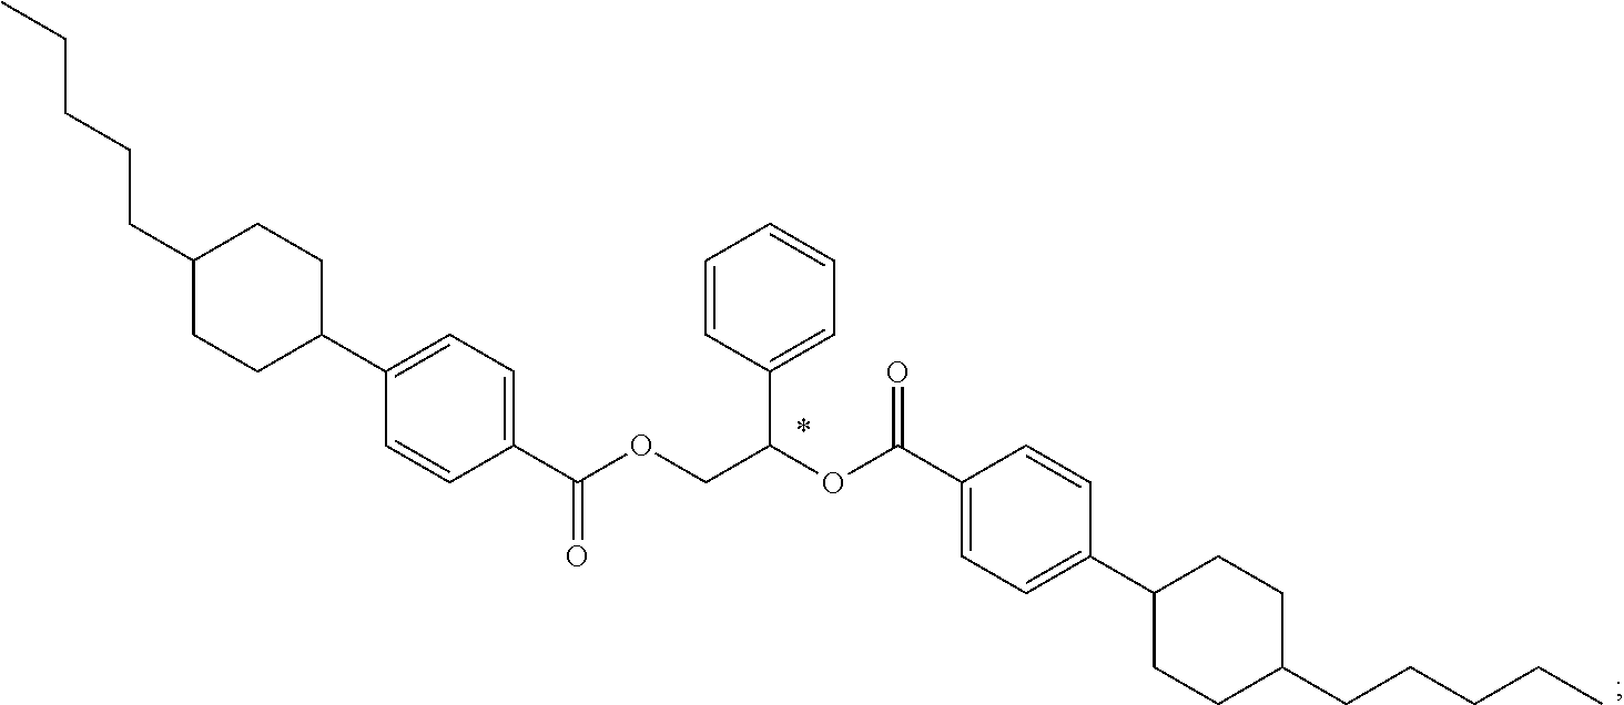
C1(C(OCC(OC(C2=CC=C(C3CCC(CCCCC)CC3)C=C2)=O)C2=CC=CC=C2)=O)=CC=C(C2CCC(CCCCC)CC2)C=C1
